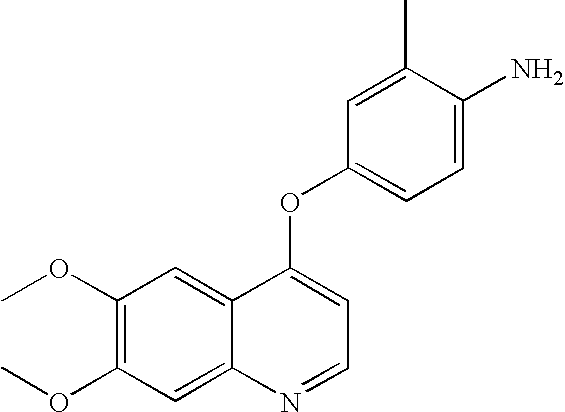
C1(C)=CC(OC2=CC=NC3=CC(OC)=C(OC)C=C23)=CC=C1N
